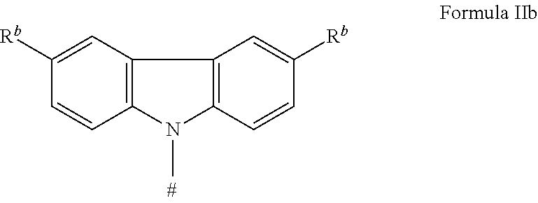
C12=C(C=C([Rb])C=C1)C1=C(N2C)C=CC([Rb])=C1
